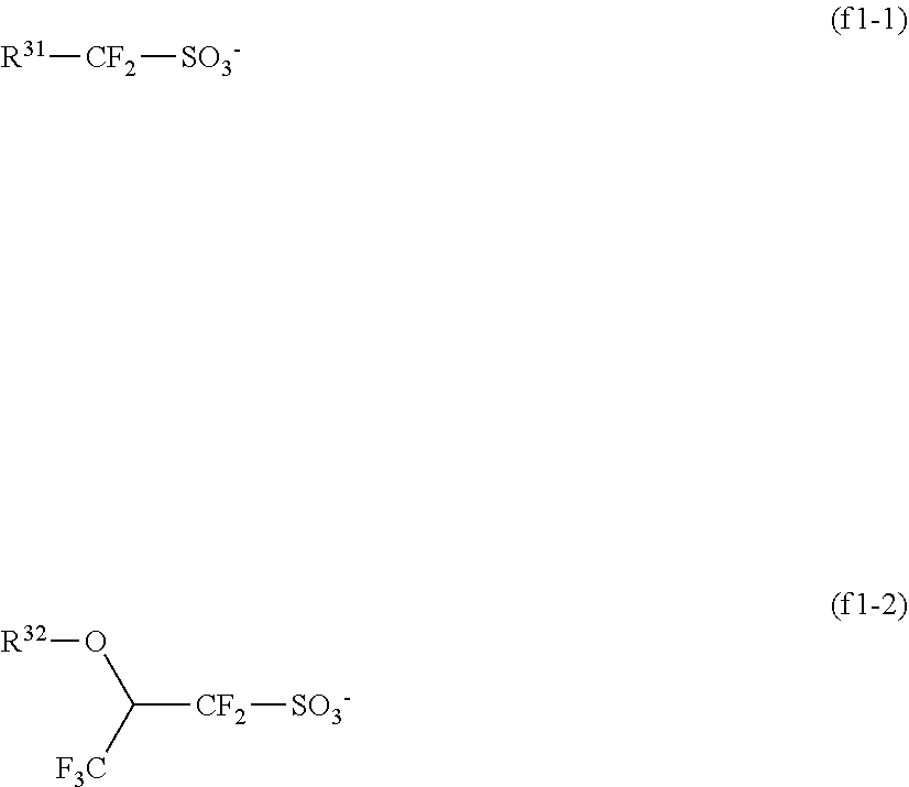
[R31][CF2][SO3-].[R32]OC([CF2][SO3-])[F3C]
